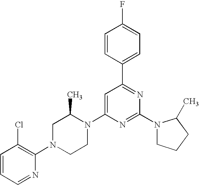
C1=CC=NC(N2CCN(C3=CC(C4=CC=C(F)C=C4)=NC(N4CCCC4C)=N3)C(C)C2)=C1Cl
